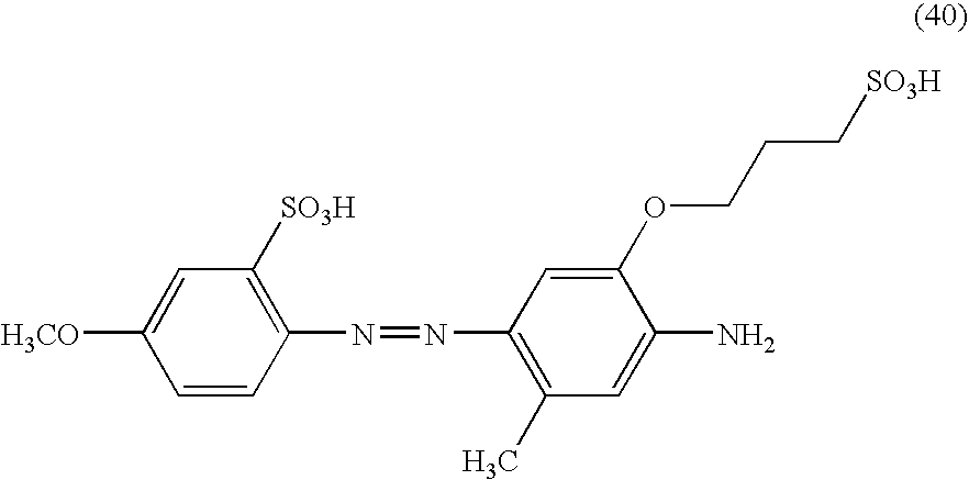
C1=CC(N=NC2=C(C)C=C(N)C(OCCC[SO3H])=C2)=C([SO3H])C=C1[H3CO]
